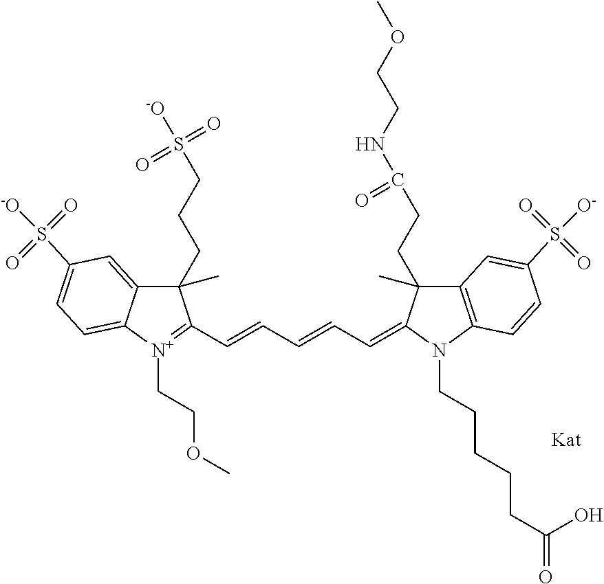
C1(CCCS([-O])(=O)=O)(C)C2=CC(S([-O])(=O)=O)=CC=C2[N+](CCOC)=C1C=CC=CC=C1N(CCCCCC(=O)O)C2=C(C=C(S([O-])(=O)=O)C=C2)C1(C)CCC(NCCOC)=O
